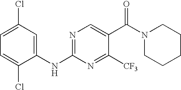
C1(NC2=NC=C(C(N3CCCCC3)=O)C([CF3])=N2)=CC(Cl)=CC=C1Cl
